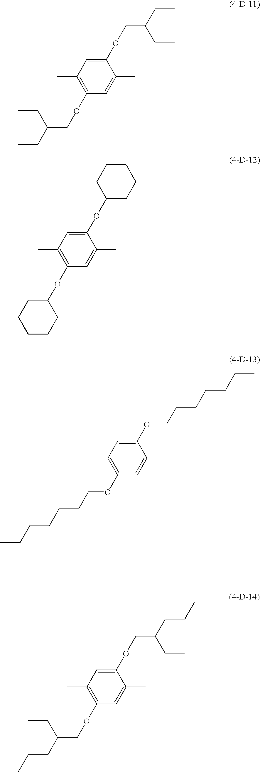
C1(OCC(CC)CC)=CC(C)=C(OCC(CC)CC)C=C1C.C1(OC2CCCCC2)=CC(C)=C(OC2CCCCC2)C=C1C.C1(OCCCCCCC)=CC(C)=C(OCCCCCCC)C=C1C.C1(OCC(CCC)CC)=CC(C)=C(OCC(CCC)CC)C=C1C
